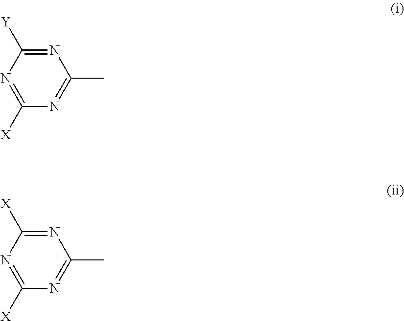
N1=C([Y])N=C([X])N=C1C.N1=C([X])N=C([X])N=C1C
